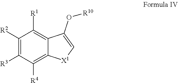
C1([R2])=C([R3])C([R4])=C2C(=C1[R1])C(O[R10])=C[X1]2
